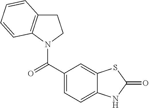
C1(C(N2CCC3=C2C=CC=C3)=O)=CC=C2C(=C1)SC(=O)N2
